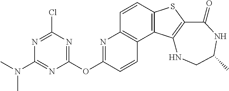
C1=CC2=C(C3=C1N=C(OC1=NC(Cl)=NC(N(C)C)=N1)C=C3)C1=C(S2)C(=O)NC(C)CN1
